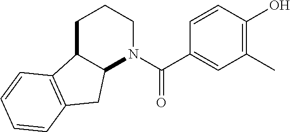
C1C2C(N(C(=O)C3=CC(C)=C(O)C=C3)CC1)CC1=C2C=CC=C1
